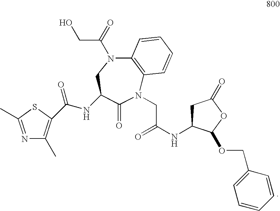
N1(CC(NC2CC(=O)OC2OCC2=CC=CC=C2)=O)C2=C(N(C(CO)=O)CC(NC(=O)C3=C(C)N=C(C)S3)C1=O)C=CC=C2
